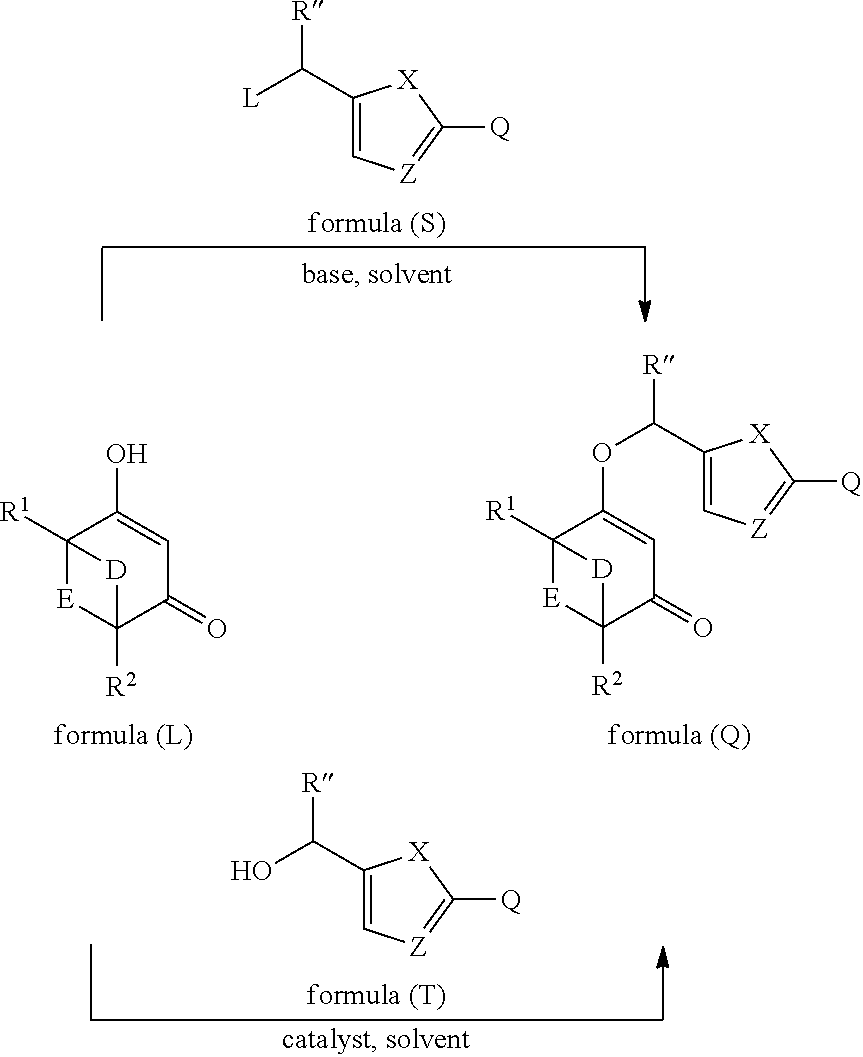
C1=C(C([R])[L])[X]C([Q])=[Z]1.C1=C(C([R])O)[X]C([Q])=[Z]1.C12([R1])[E]C([R2])(C(=O)C=C1O)[D]2.C12([R1])[E]C([R2])(C(=O)C=C1OC(C1=C[Z]=C([Q])[X]1)[R])[D]2
